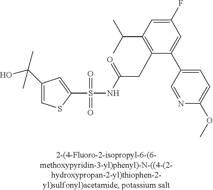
S(=O)(=O)(NC(CC1=C(C(C)C)C=C(F)C=C1C1=CC=C(OC)N=C1)=O)C1=CC(C(C)(O)C)=CS1
